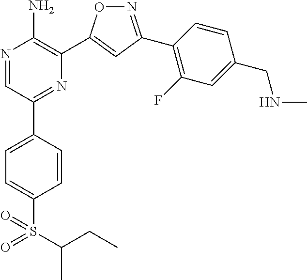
N1=C(C2=C(F)C=C(CNC)C=C2)C=C(C2=C(N)N=CC(C3=CC=C(S(=O)(=O)C(CC)C)C=C3)=N2)O1
